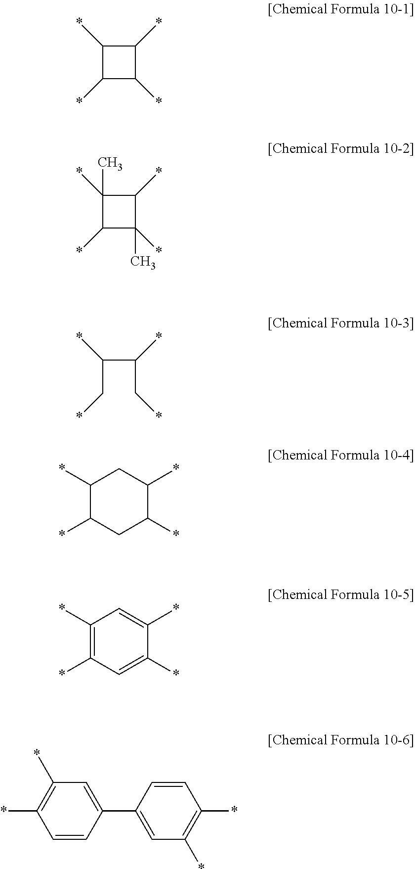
C1(*)C(*)C(*)C1*.C1(*)(C)C(*)C(*)(C)C1*.C(C*)(C(C*)*)*.C1(*)=C(*)C=C(*)C(*)=C1.C1(*)C(*)CC(*)C(*)C1.C1=CC(C2=CC(*)=C(*)C=C2)=CC(*)=C1*
